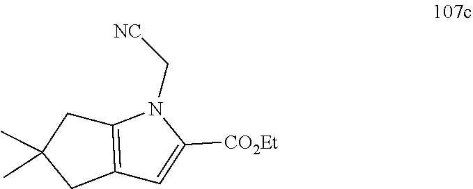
C12=C(CC(C)(C)C1)N(C[NC])C([CO2Et])=C2
